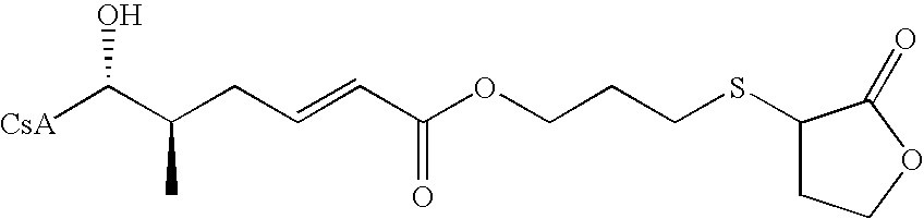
[CsA]C(C(CC=CC(OCCCSC1CCOC1=O)=O)C)O
